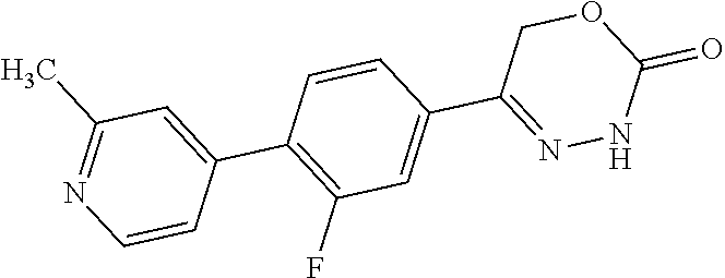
C1(C)=NC=CC(C2=C(F)C=C(C3=NNC(=O)OC3)C=C2)=C1
